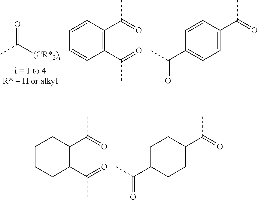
O=C([(CR*2)i])C.C1(C(=O)C)=C(C(=O)C)C=CC=C1.C1=C(C(=O)C)C=CC(C(C)=O)=C1.C1(C(=O)C)C(C(=O)C)CCCC1.C1C(C(=O)C)CCC(C(C)=O)C1
